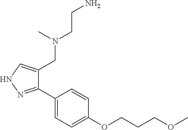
C1(C2=NNC=C2CN(CCN)C)=CC=C(OCCCOC)C=C1
